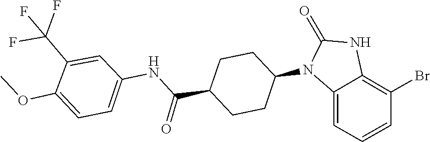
O=C1NC2=C(Br)C=CC=C2N1C1CCC(C(NC2=CC=C(OC)C(C(F)(F)F)=C2)=O)CC1
